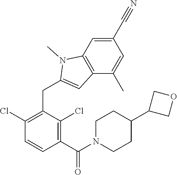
C1(Cl)=C(CC2=CC3=C(N2C)C=C(C#N)C=C3C)C(Cl)=C(C(=O)N2CCC(C3COC3)CC2)C=C1
